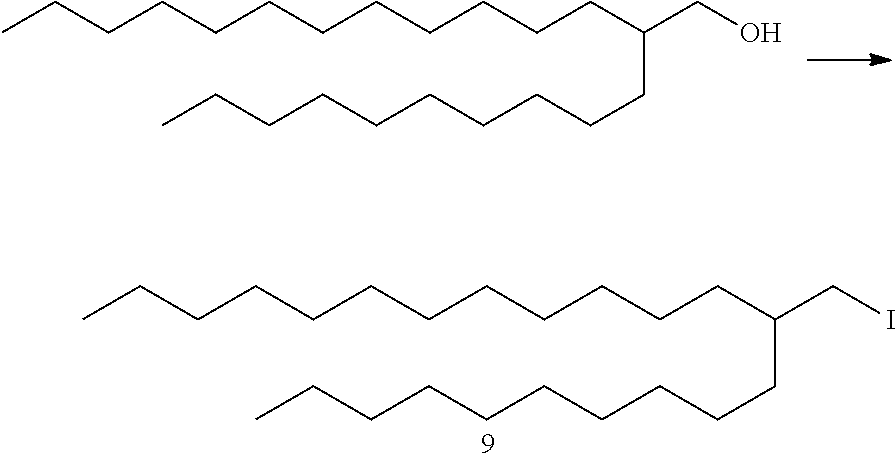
CCCCCCCCCCCCC(CO)CCCCCCCCCC.CCCCCCCCCCCCC(CI)CCCCCCCCCC
